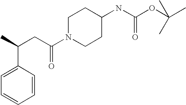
C1=CC(C(CC(=O)N2CCC(NC(OC(C)(C)C)=O)CC2)C)=CC=C1
